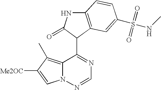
C12=C(C)C([Me2OC])=CN1N=CN=C2C1C(=O)NC2=C1C=C(S(NC)(=O)=O)C=C2
